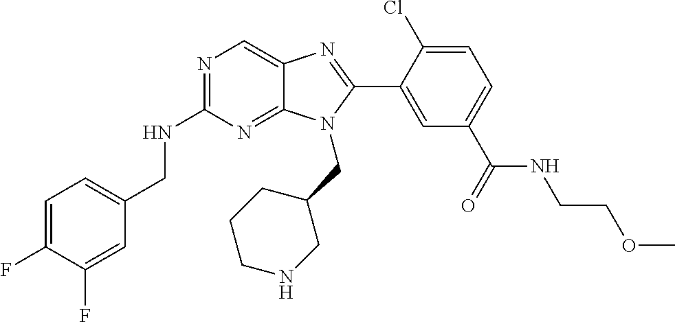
C1=C(F)C(F)=CC(CNC2=NC=C3C(=N2)N(CC2CCCNC2)C(C2=CC(C(NCCOC)=O)=CC=C2Cl)=N3)=C1
